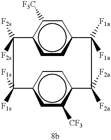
c1cc2cc([F3C])c1C([F2s])([F2s])C([F1s])([F1s])c1cc([CF3])c(cc1)C([F2a])([F2a])C2([F1a])[F1a]
